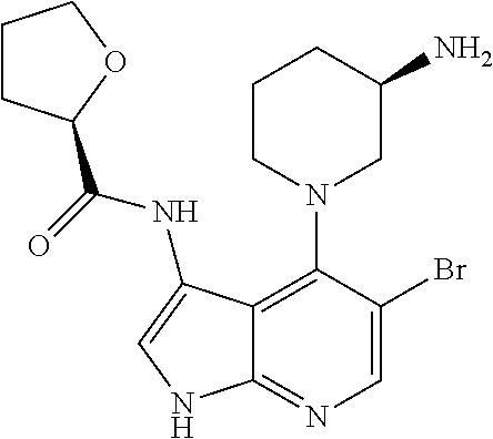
C12=C(N3CC(N)CCC3)C(Br)=CN=C1NC=C2NC(=O)C1CCCO1
